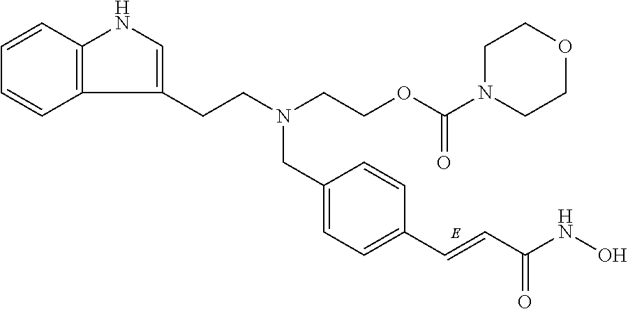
C1(CN(CCC2=CNC3=C2C=CC=C3)CCOC(=O)N2CCOCC2)=CC=C(C=CC(NO)=O)C=C1
